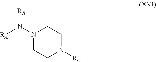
[RA]N(N1CCN([RC])CC1)[RB]
